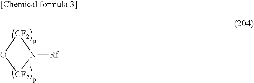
O1[CF2]N([Rf])[CF2]1
